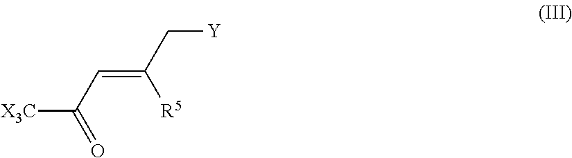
C(=C(C[Y])[R5])C([X3C])=O
